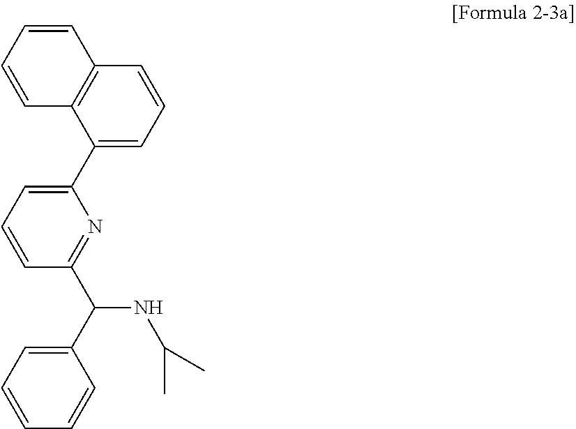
C1(C2=CC=CC3=C2C=CC=C3)=CC=CC(C(NC(C)C)C2=CC=CC=C2)=N1
